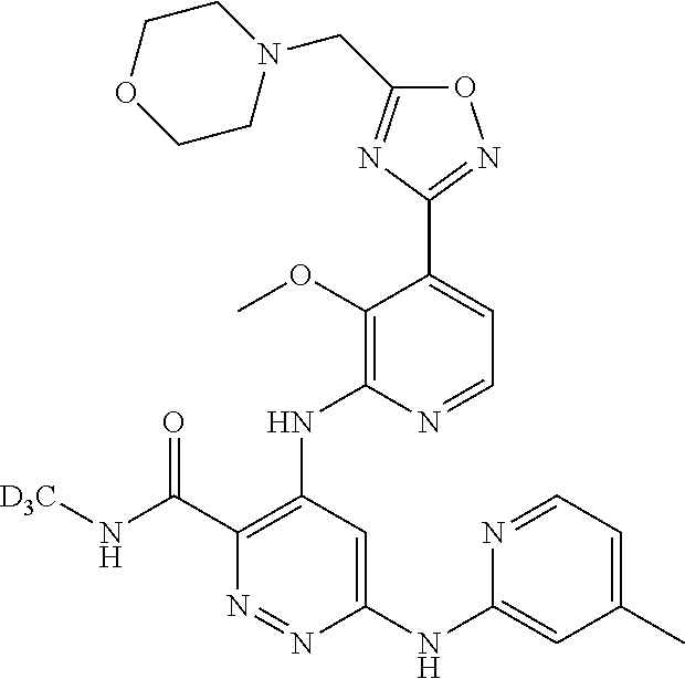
C1(C(=O)N[D3C])=C(NC2=C(OC)C(C3=NOC(CN4CCOCC4)=N3)=CC=N2)C=C(NC2=CC(C)=CC=N2)N=N1
